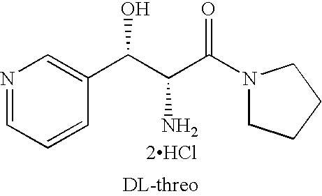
N1=CC=CC(C(C(C(N2CCCC2)=O)N)O)=C1.[2HCl]
